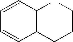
C1=CC(C)=C(CCCC)C=C1
